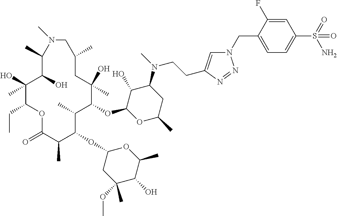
C1(O)C(OC2C(C)C(OC3CC(OC)(C)C(O)C(C)O3)C(C)C(=O)OC(CC)C(O)(C)C(O)C(C)N(C)CC(C)CC2(O)C)OC(C)CC1N(C)CCC1=CN(CC2=CC=C(S(N)(=O)=O)C=C2F)N=N1
